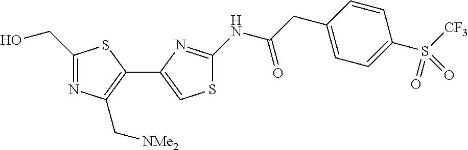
C1(CO)=NC(C[NMe2])=C(C2=CSC(NC(CC3=CC=C(S([CF3])(=O)=O)C=C3)=O)=N2)S1
